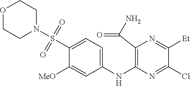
C1(NC2=C(C(N)=O)N=C([Et])C(Cl)=N2)=CC=C(S(N2CCOCC2)(=O)=O)C([MeO])=C1
